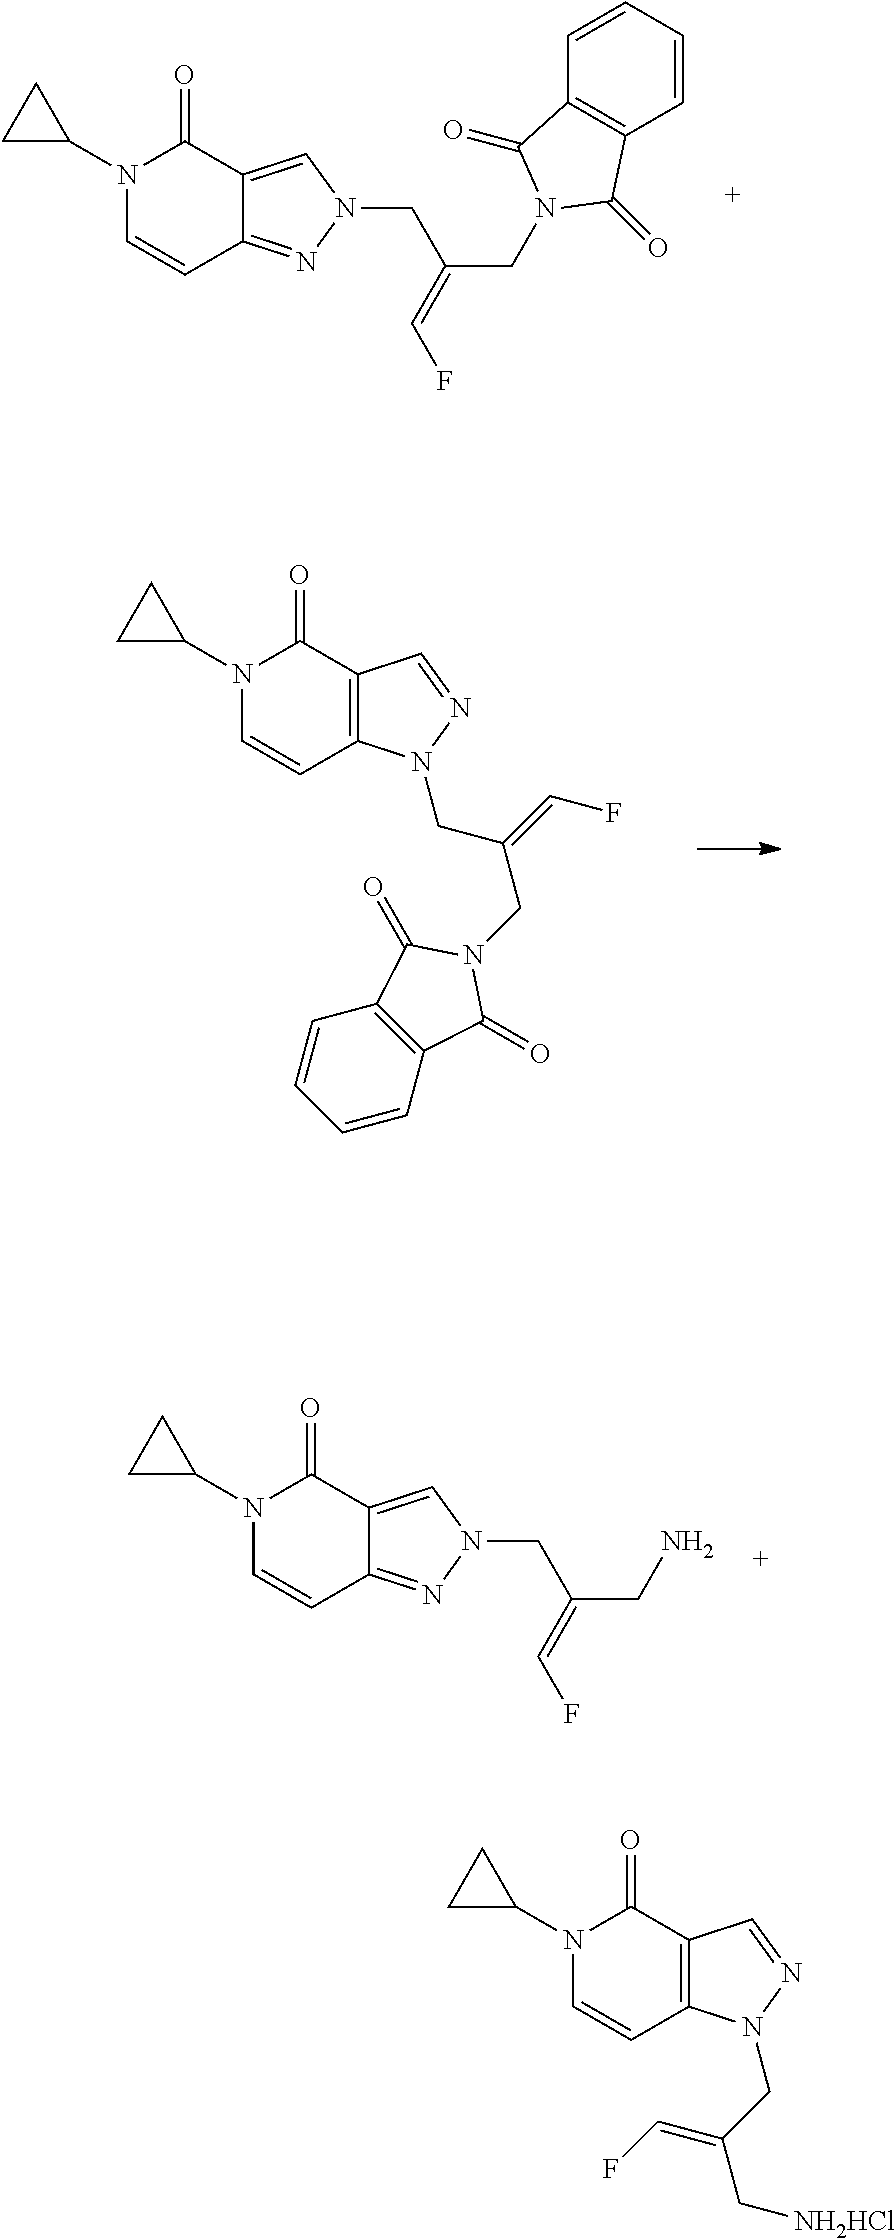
N1(C2CC2)C=CC2=NN(CC(CN3C(=O)C4=C(C3=O)C=CC=C4)=CF)C=C2C1=O.N1(C2CC2)C=CC2=C(C1=O)C=NN2CC(CN1C(=O)C2=C(C1=O)C=CC=C2)=CF.N1(C2CC2)C=CC2=NN(CC(CN)=CF)C=C2C1=O.N1(C2CC2)C=CC2=C(C1=O)C=NN2CC(C[NH2HCl])=CF
